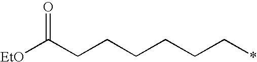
C(CCC*)CCC([EtO])=O
